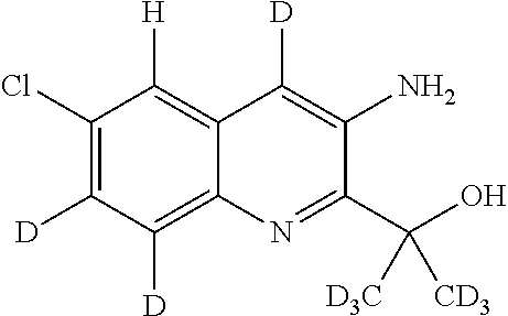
C12=C([H])C(Cl)=C([D])C([D])=C1N=C(C(O)([CD3])[D3C])C(N)=C2[D]
